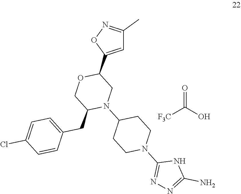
[F3C]C(O)=O.C1=C(C2OCC(CC3=CC=C(Cl)C=C3)N(C3CCN(C4=NN=C(N)N4)CC3)C2)ON=C1C
